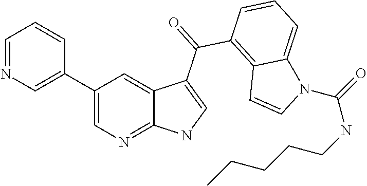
C1=NC=C(C2=CN=C3C(=C2)C(C(=O)C2=C4C(=CC=C2)N(C(=O)NCCCCC)C=C4)=CN3)C=C1
